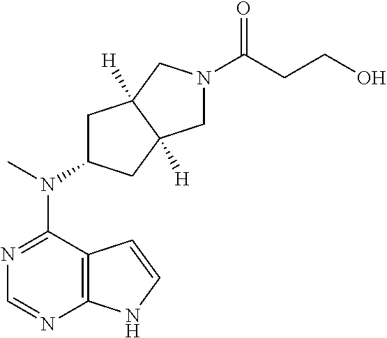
C12=C(N=CN=C1N(C)C1CC3([H])C([H])(C1)CN(C(=O)CCO)C3)NC=C2
